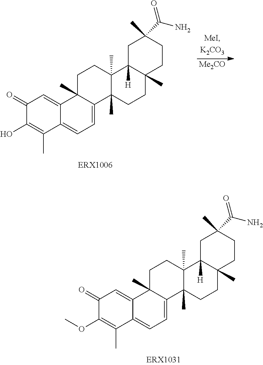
C1(=O)C(OC)=C(C)C2=CC=C3C(C)(C2=C1)CCC1(C)C3(C)CCC2(C)C1([H])CC(C)(C(N)=O)CC2.C1(=O)C(O)=C(C)C2=CC=C3C(C)(C2=C1)CCC1(C)C3(C)CCC2(C)C1([H])CC(C)(C(N)=O)CC2.[Me2CO]
